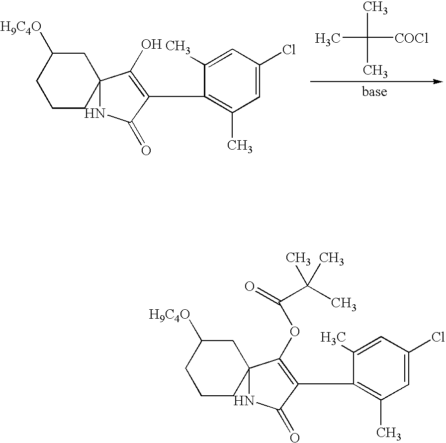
C12(NC(=O)C(C3=C(C)C=C(Cl)C=C3C)=C1O)CC([H9C4O])CCC2.CC([COCl])(C)C.C12(NC(=O)C(C3=C(C)C=C(Cl)C=C3C)=C1OC(C(C)(C)C)=O)CC([H9C4O])CCC2
